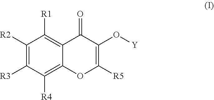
C1([R2])=C([R3])C([R4])=C2C(=C1[R1])C(=O)C(O[Y])=C([R5])O2
